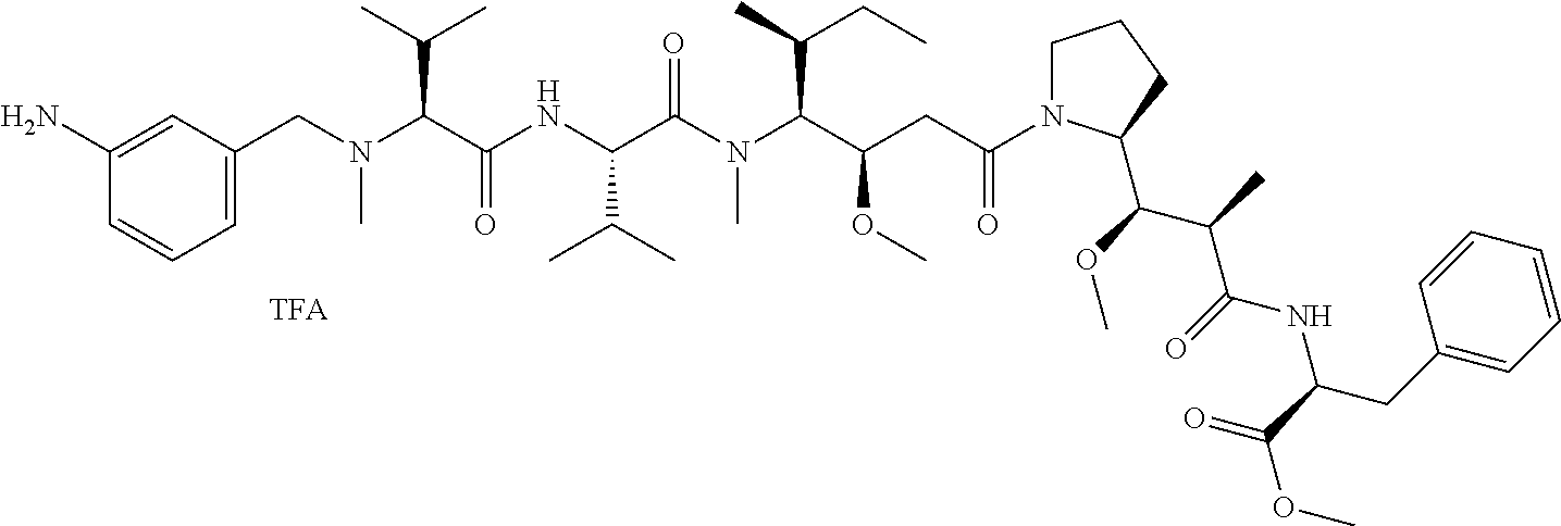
C1(N)=CC(CN(C(C(NC(C(N(C(C(CC(=O)N2CCCC2C(OC)C(C)C(=O)NC(CC2=CC=CC=C2)C(=O)OC)OC)C(C)CC)C)=O)C(C)C)=O)C(C)C)C)=CC=C1
